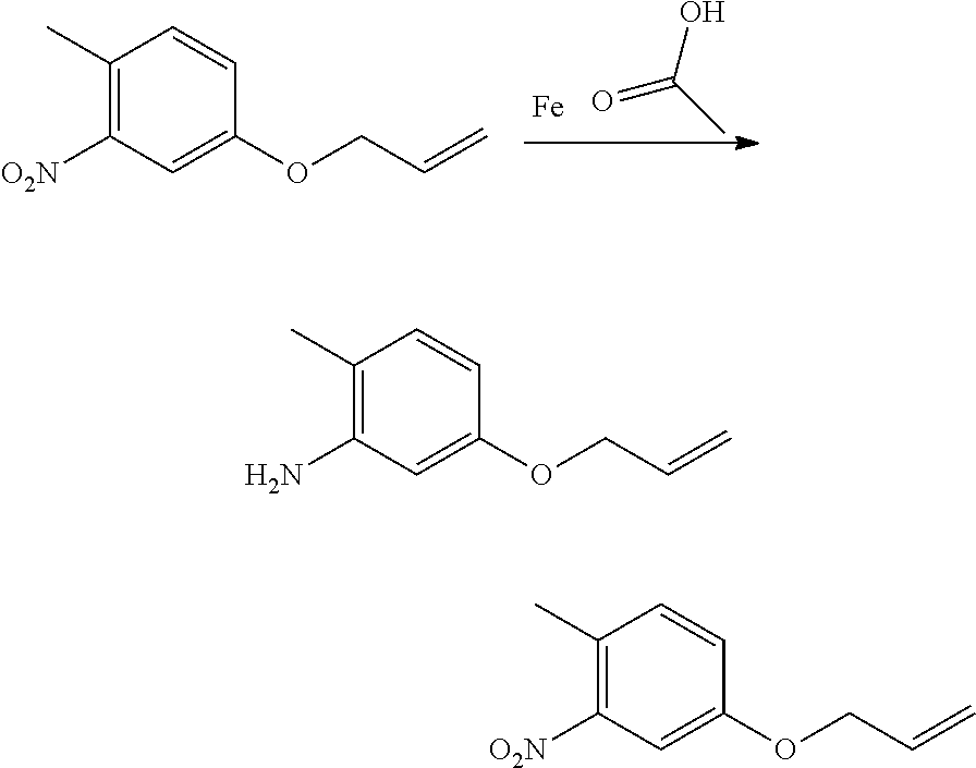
C(O)(=O)C.[Fe].C1(C)=C([O2N])C=C(OCC=C)C=C1.C1(C)=C(N)C=C(OCC=C)C=C1.C1(C)=C([O2N])C=C(OCC=C)C=C1
